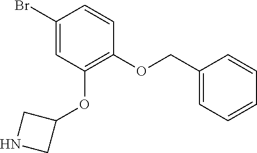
C1(Br)=CC(OC2CNC2)=C(OCC2=CC=CC=C2)C=C1
